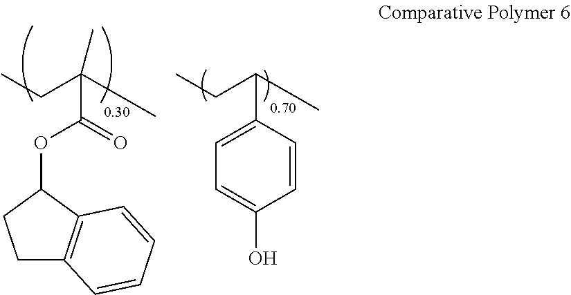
CCC(C)C1=CC=C(O)C=C1.CCC(C)(C(OC1CCC2=C1C=CC=C2)=O)C
